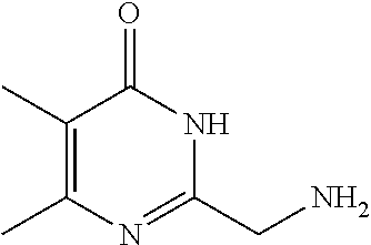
NCC1=NC(C)=C(C)C(=O)N1
